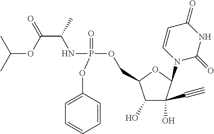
C1(OP(NC(C(=O)OC(C)C)C)(=O)OCC2C(O)C(O)(C#C)C(N3C=CC(=O)NC3=O)O2)=CC=CC=C1
